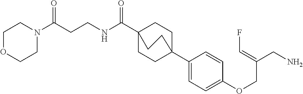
N(C(C12CCC(C3=CC=C(OCC(CN)=CF)C=C3)(CC1)CC2)=O)CCC(N1CCOCC1)=O
